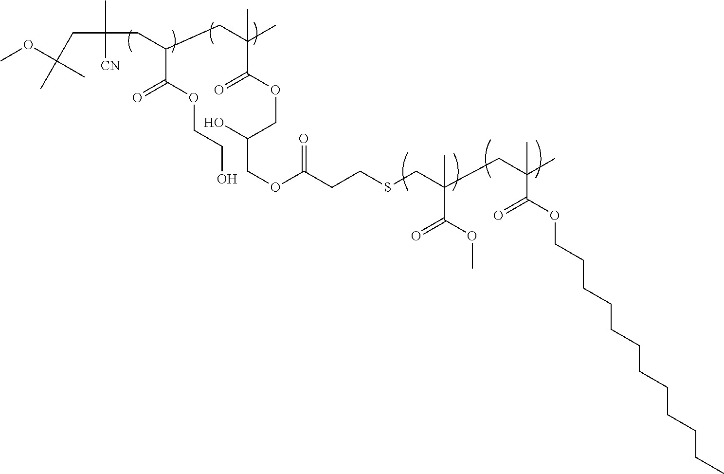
C(CC(OC)(C)C)(C)([CN])CC(C(=O)OCCO)CC(C)(C(OCC(O)COC(CCSCC(CC(C)(C(OCCCCCCCCCCCC)=O)C)(C(OC)=O)C)=O)=O)C
